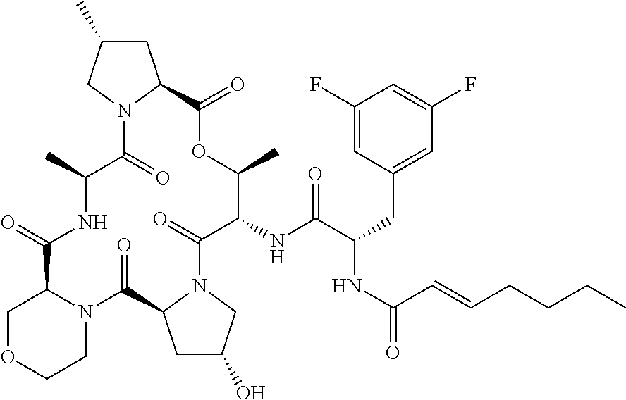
C1C2N(C(=O)C3CC(O)CN3C(=O)C(NC(C(CC3=CC(F)=CC(F)=C3)NC(C=CCCCC)=O)=O)C(C)OC(=O)C3N(C(=O)C(C)NC2=O)CC(C)C3)CCO1
